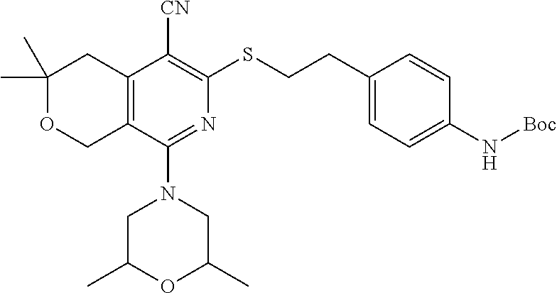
C1(C)(C)OCC2=C(C1)C([CN])=C(SCCC1=CC=C(N[Boc])C=C1)N=C2N1CC(C)OC(C)C1
